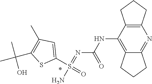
N(C1=C2C(=NC3=C1CCC3)CCC2)C(N=S(N)(C1=CC(C)=C(C(C)(C)O)S1)=O)=O
